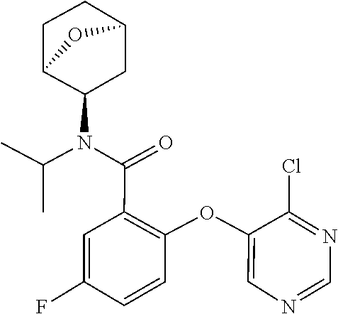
C1=NC=C(OC2=C(C(N(C3C4CCC(C3)O4)C(C)C)=O)C=C(F)C=C2)C(Cl)=N1
